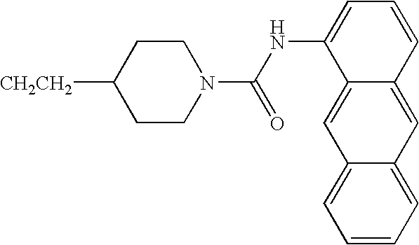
[CH2CH2]C1CCN(C(NC2=CC=CC3=CC4=CC=CC=C4C=C23)=O)CC1
